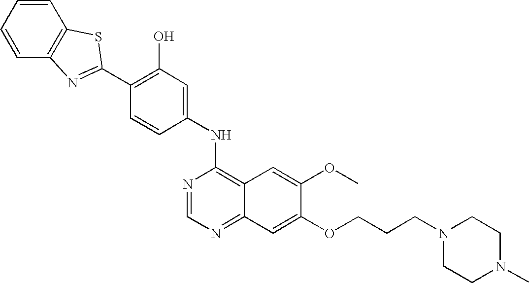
C1=CC=CC2=C1SC(C1=C(O)C=C(NC3=C4C(=NC=N3)C=C(OCCCN3CCN(C)CC3)C(OC)=C4)C=C1)=N2
